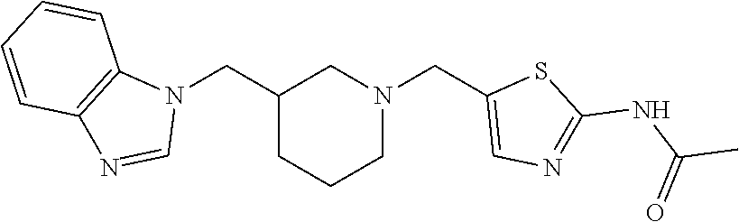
C1(CN2C3=C(N=C2)C=CC=C3)CCCN(CC2=CN=C(NC(C)=O)S2)C1
